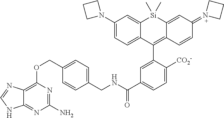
C1(N2CCC2)=CC=C2C(=C1)[Si](C)(C)C1=CC(=N3CCC3)C=CC1=C2C1=CC(C(NCC2=CC=C(COC3=C4C(=NC(N)=N3)NC=N4)C=C2)=O)=CC=C1[CO2-]
